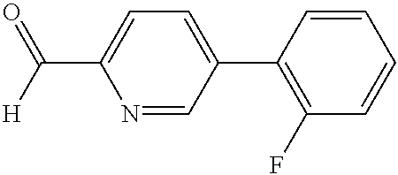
C(C1=CC=C(C2=C(F)C=CC=C2)C=N1)([H])=O
